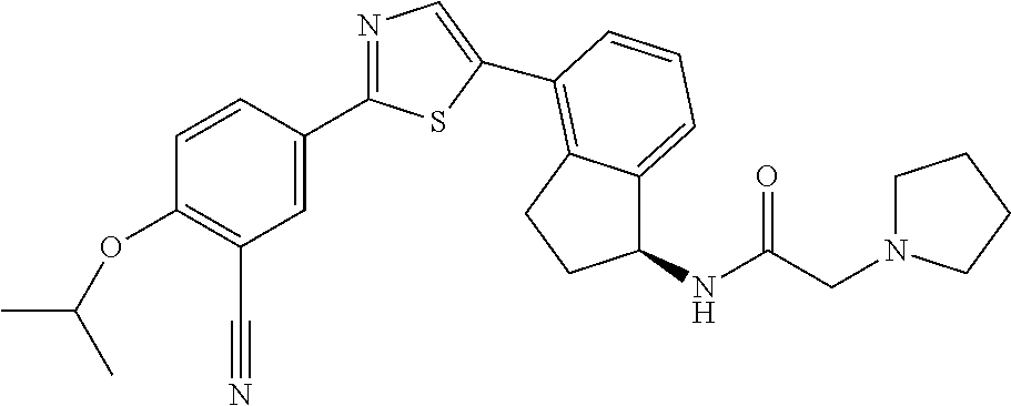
C1=CC(C2=NC=C(C3=C4C(=CC=C3)C(NC(CN3CCCC3)=O)CC4)S2)=CC(C#N)=C1OC(C)C
